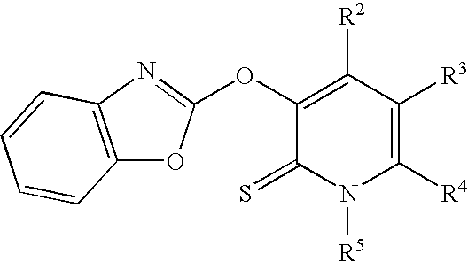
C1(OC2=NC3=C(O2)C=CC=C3)=C([R2])C([R3])=C([R4])N([R5])C1=S
